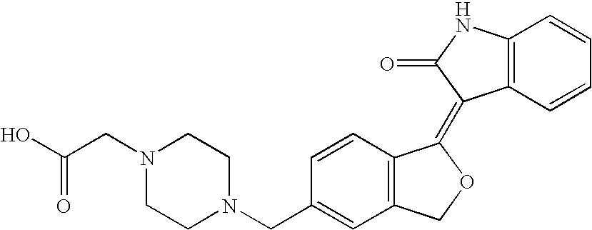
C1=CC(CN2CCN(CC(O)=O)CC2)=CC2=C1C(=C1C3=C(C=CC=C3)NC1=O)OC2
